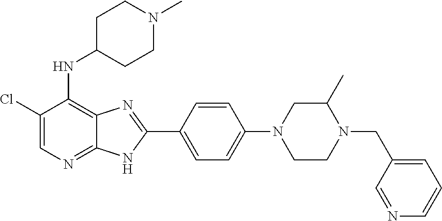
C1(Cl)=CN=C2C(=C1NC1CCN(C)CC1)N=C(C1=CC=C(N3CC(C)N(CC4=CC=CN=C4)CC3)C=C1)N2
